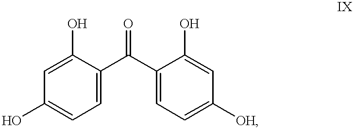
C1(O)=CC(O)=CC=C1C(C1=CC=C([OH])C=C1O)=O
